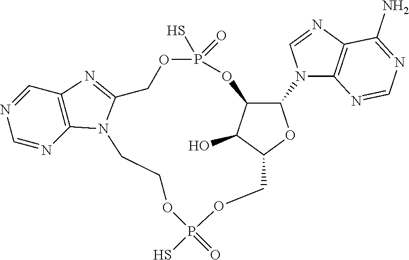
C12COP(S)(=O)OCCN3C(=NC4=C3N=CN=C4)COP(S)(=O)OC(C(N3C4=C(N=C3)C(N)=NC=N4)O1)C2O
